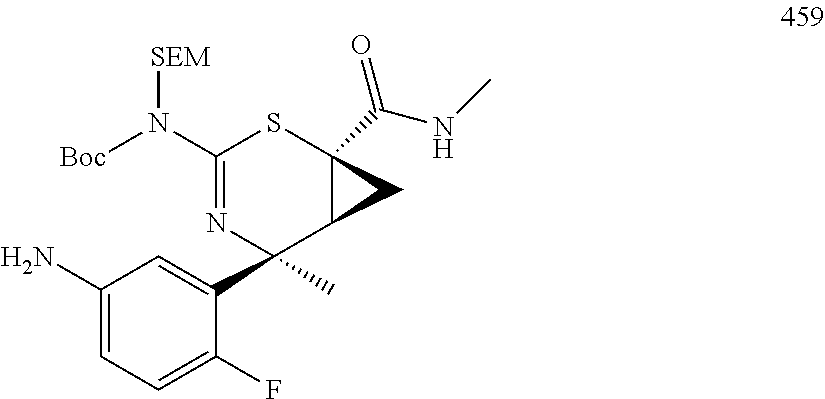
C1(N)=CC=C(F)C(C2(C)C3C(C(NC)=O)(SC(N([SEM])[Boc])=N2)C3)=C1
